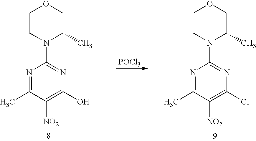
C1CN(C2=NC(O)=C([NO2])C(C)=N2)C(C)CO1.[POCl3].C1CN(C2=NC(Cl)=C([NO2])C(C)=N2)C(C)CO1
